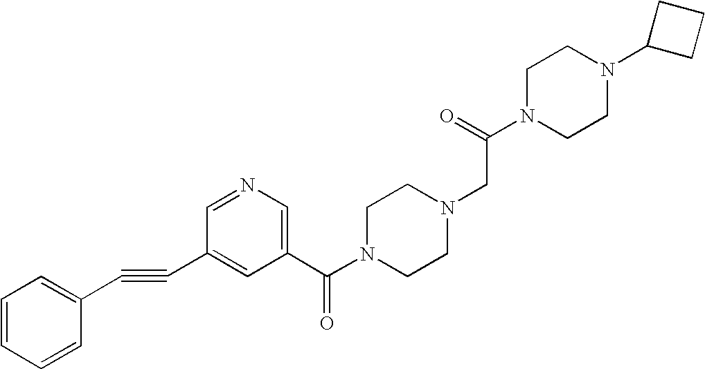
C1CN(C2CCC2)CCN1C(CN1CCN(C(C2=CN=CC(C#CC3=CC=CC=C3)=C2)=O)CC1)=O
